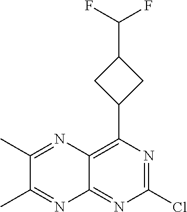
ClC1=NC(C2CC(C(F)F)C2)=C2C(=N1)N=C(C)C(C)=N2
